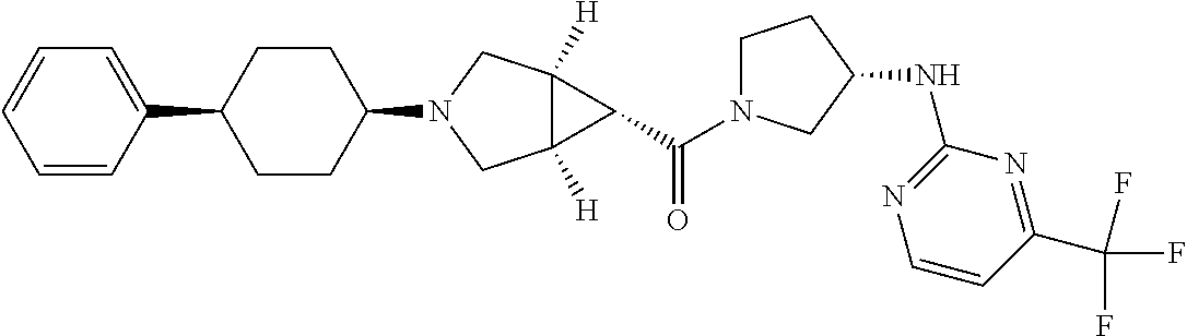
C1(C2CCC(N3CC4([H])C([H])(C3)C4C(N3CCC(NC4=NC=CC(C(F)(F)F)=N4)C3)=O)CC2)=CC=CC=C1
